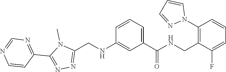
C1=CN=CN=C1C1=NN=C(CNC2=CC(C(=O)NCC3=C(N4C=CC=N4)C=CC=C3F)=CC=C2)N1C
